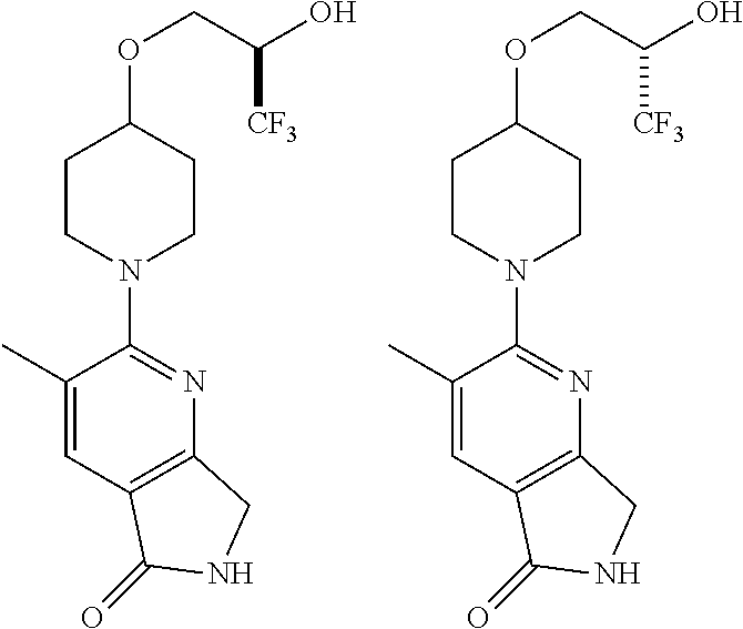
C(OC1CCN(C2=NC3=C(C=C2C)C(=O)NC3)CC1)C(O)[CF3].C(OC1CCN(C2=NC3=C(C=C2C)C(=O)NC3)CC1)C(O)[CF3]
